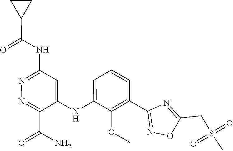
C1=CC=C(NC2=CC(NC(C3CC3)=O)=NN=C2C(N)=O)C(OC)=C1C1=NOC(CS(=O)(=O)C)=N1
